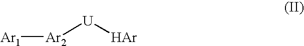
[Ar1][Ar2][U][Ar]
